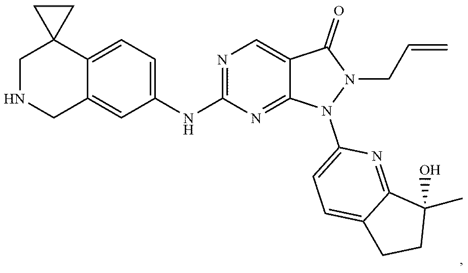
C12=CC=C(NC3=NC=C4C(=N3)N(C3=CC=C5C(=N3)C(C)(O)CC5)N(CC=C)C4=O)C=C1CNCC21CC1
